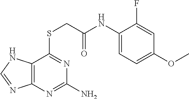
C12=C(N=C(N)N=C1SCC(NC1=CC=C(OC)C=C1F)=O)N=CN2
